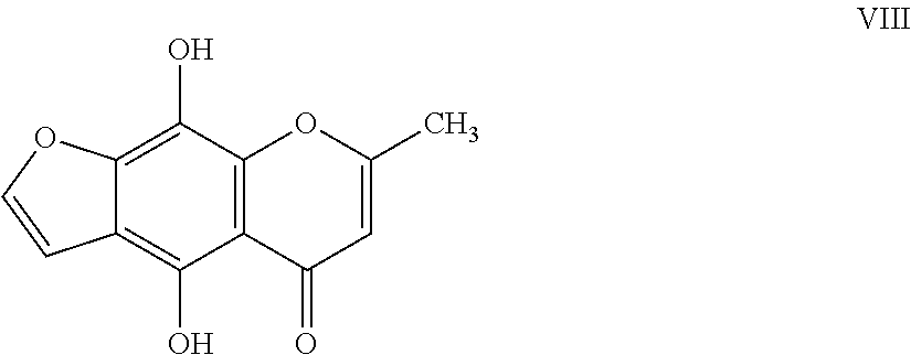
C12=C(C(=O)C=C(C)O1)C(O)=C1C(=C2O)OC=C1
